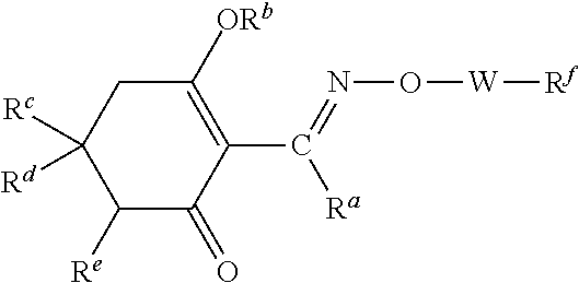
C1([Re])C(=O)C(C([Ra])=NO[W][Rf])=C([ORb])CC1([Rc])[Rd]
